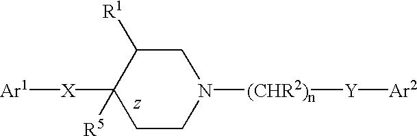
[Ar1][X]C1([R5])CCN([(CHR2)n][Y][Ar2])CC1[R1]
